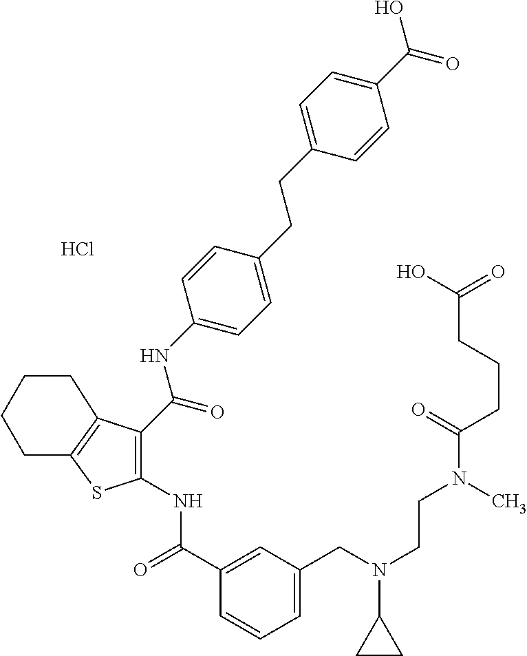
Cl.C1(C(=O)NC2=C(C(NC3=CC=C(CCC4=CC=C(C(O)=O)C=C4)C=C3)=O)C3=C(S2)CCCC3)=CC(CN(CCN(C)C(CCCC(=O)O)=O)C2CC2)=CC=C1
